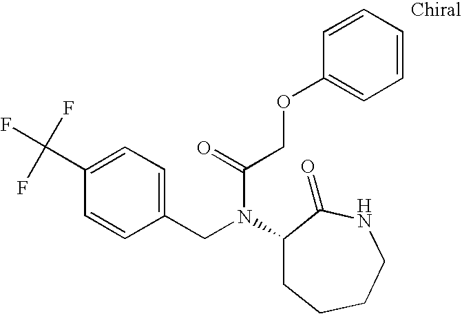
C1(CN(C(COC2=CC=CC=C2)=O)C2CCCCNC2=O)=CC=C(C(F)(F)F)C=C1
